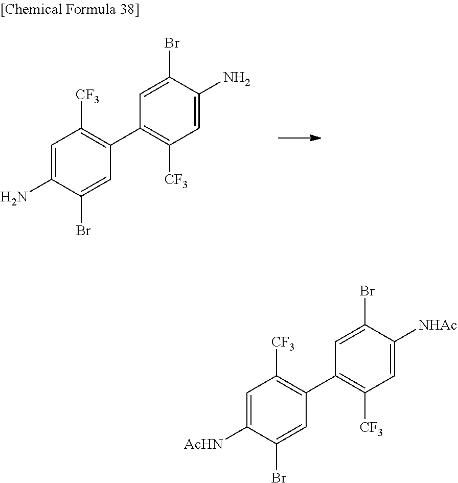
C1=C(N)C(Br)=CC(C2=C([CF3])C=C(N)C(Br)=C2)=C1[CF3].C1=C([AcHN])C(Br)=CC(C2=C([CF3])C=C([NHAc])C(Br)=C2)=C1[CF3]
